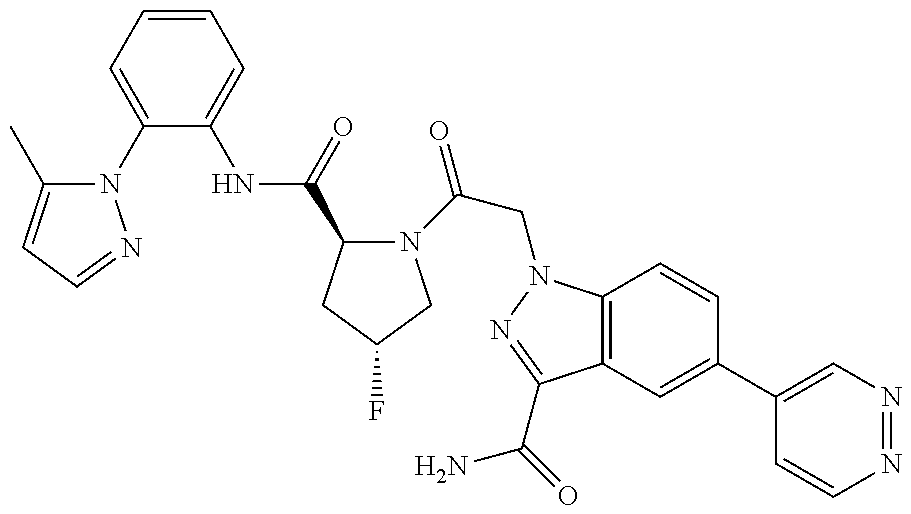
N1(C2=CC=CC=C2NC(=O)C2N(C(CN3C4=C(C(C(=O)N)=N3)C=C(C3=CN=NC=C3)C=C4)=O)CC(F)C2)C(C)=CC=N1
